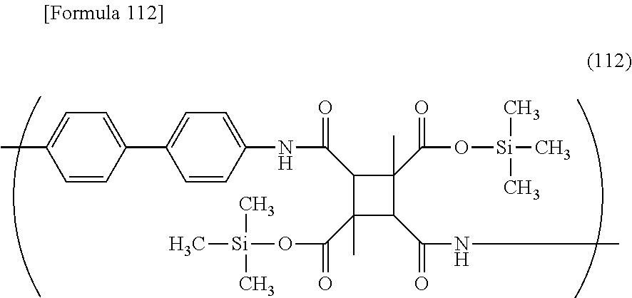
C1=C(C)C=CC(C2=CC=C(NC(=O)C3C(C)(C(=O)O[Si](C)(C)C)C(C(NC)=O)C3(C(O[Si](C)(C)C)=O)C)C=C2)=C1
